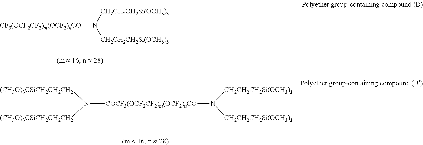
[CF3(OCF2CF2)m(OCF2)nCO]N([CH2CH2CH2Si(OCH3)3])[CH2CH2CH2Si(OCH3)3].[COCF3(OCF2CF2)m(OCF2)nCO](N([CH2CH2CH2Si(OCH3)3])[CH2CH2CH2Si(OCH3)3])N([(CH3O)3CSiCH2CH2CH2])[(CH3O)3CSiCH2CH2CH2]
